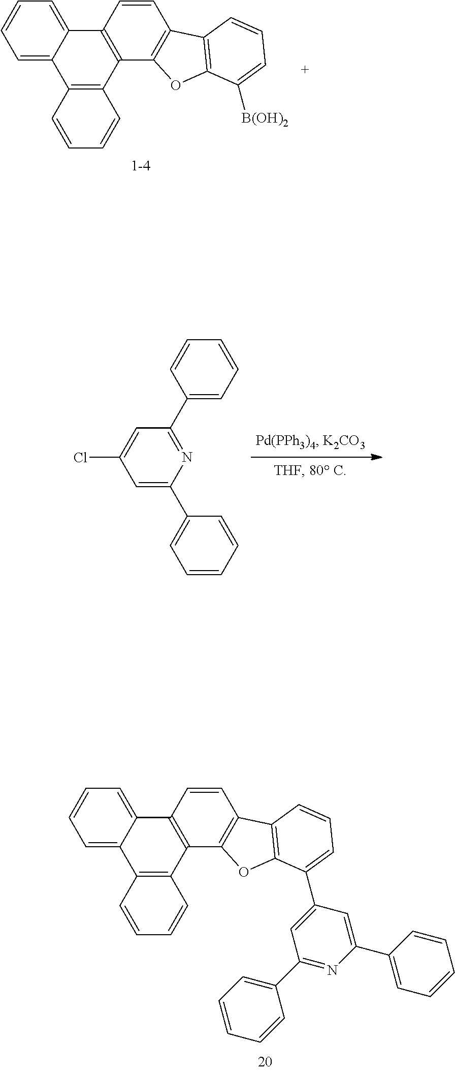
ClC1=CC(C2=CC=CC=C2)=NC(C2=CC=CC=C2)=C1.[1-4].C1=CC=C2C(=C1)C1=C(C3=C2C=CC=C3)C2=C(C=C1)C1=C(C([B(OH)2])=CC=C1)O2.C1=CC=C2C(=C1)C1=C(C3=C2C=CC=C3)C2=C(C=C1)C1=C(C(C3=CC(C4=CC=CC=C4)=NC(C4=CC=CC=C4)=C3)=CC=C1)O2
